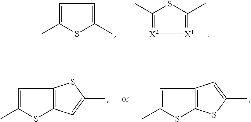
C1=C(C)SC(C)=C1.[X2]1=C(C)SC(C)=[X1]1.C1=C(C)SC2=C1SC(C)=C2.C1=C(C)SC2=C1C=C(C)S2
